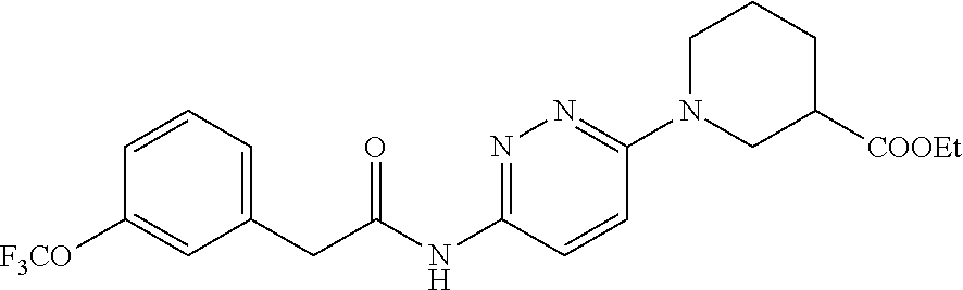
N1=C(NC(CC2=CC=CC([F3CO])=C2)=O)C=CC(N2CC([COOEt])CCC2)=N1
